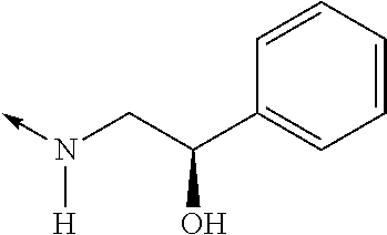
N(CC(C1=CC=CC=C1)O)([H])->C
